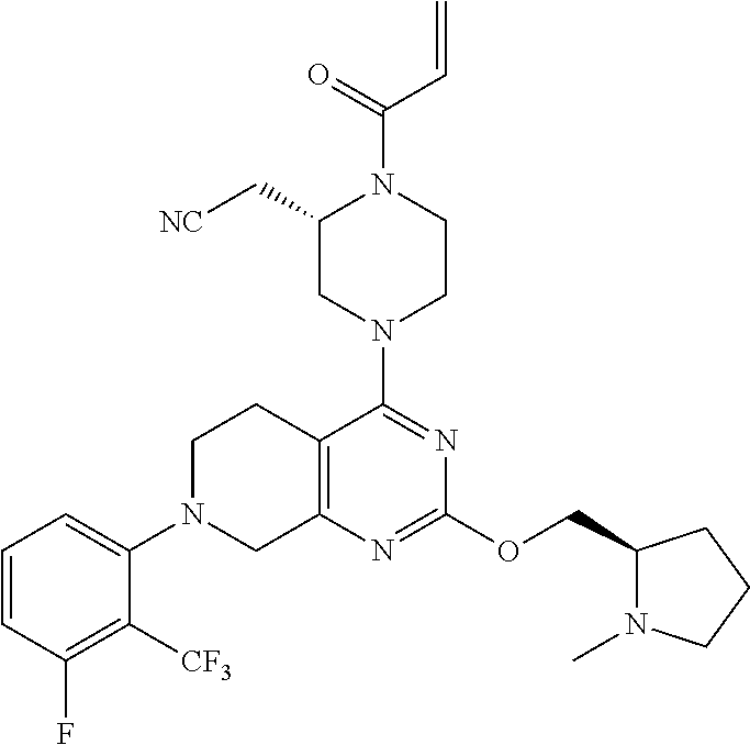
C1=CC(F)=C([CF3])C(N2CC3=C(CC2)C(N2CC(C[NC])N(C(=O)C=C)CC2)=NC(OCC2N(C)CCC2)=N3)=C1
